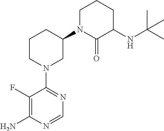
C1(F)=C(N)N=CN=C1N1CC(N2C(=O)C(NC(C)(C)C)CCC2)CCC1
